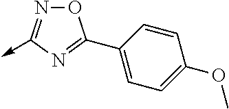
C1=C(C2=NC(->C)=NO2)C=CC(OC)=C1
